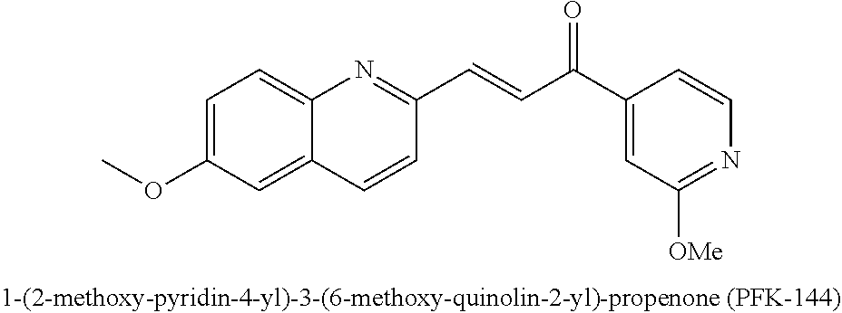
C1=C(OC)C=C2C(=C1)N=C(C=CC(C1=CC([OMe])=NC=C1)=O)C=C2
